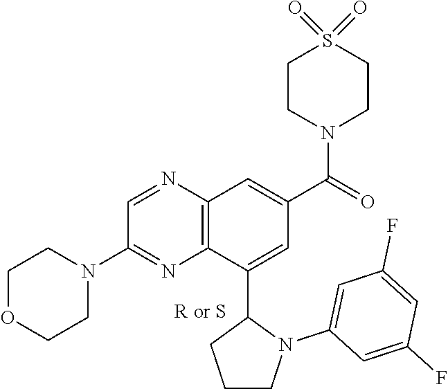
C1=NC2=C(N=C1N1CCOCC1)C(C1CCCN1C1=CC(F)=CC(F)=C1)=CC(C(N1CCS(=O)(=O)CC1)=O)=C2
